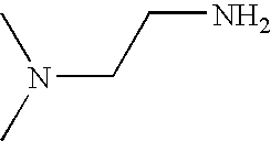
N(CCN)(C)C
